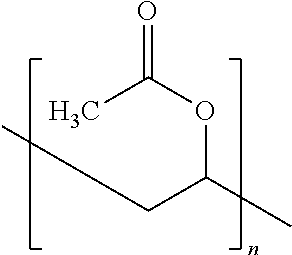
O=C(OC(CC)C)C
